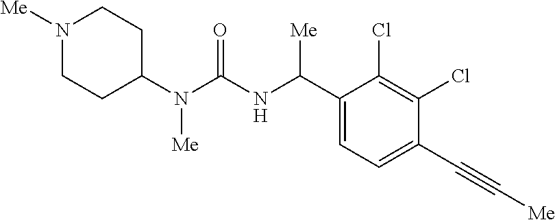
C1(N(C(NC(C2=CC=C(C#C[Me])C(Cl)=C2Cl)[Me])=O)[Me])CCN([Me])CC1
